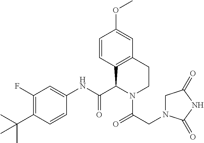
C1(F)=C(C(C)(C)C)C=CC(NC(C2N(C(=O)CN3CC(=O)NC3=O)CCC3=C2C=CC(OC)=C3)=O)=C1
